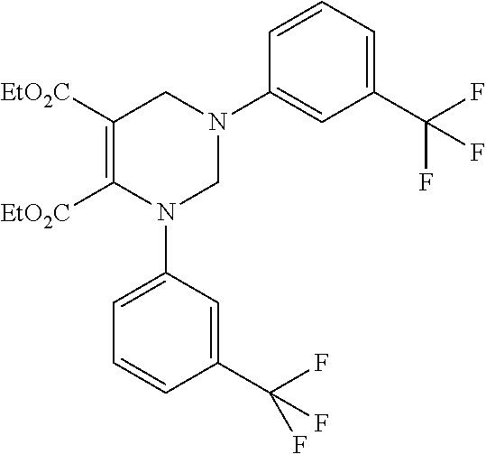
C1([EtO2C])=C([EtO2C])N(C2=CC=CC(C(F)(F)F)=C2)CN(C2=CC(C(F)(F)F)=CC=C2)C1
